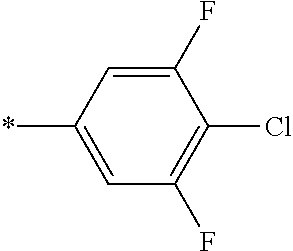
C1(F)=CC(*)=CC(F)=C1Cl
